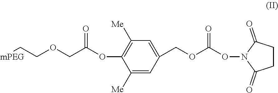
[mPEG]CCOCC(OC1=C([Me])C=C(COC(ON2C(=O)CCC2=O)=O)C=C1[Me])=O
